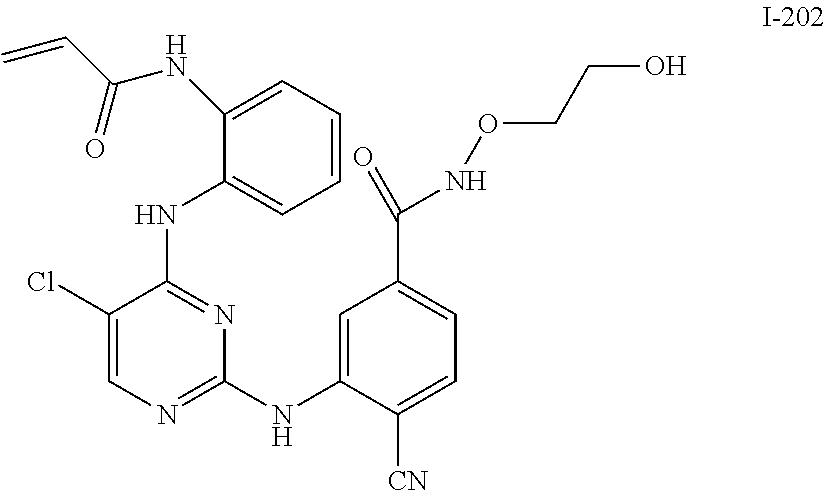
C1=CC=C(NC(C=C)=O)C(NC2=NC(NC3=CC(C(=O)NOCCO)=CC=C3[CN])=NC=C2Cl)=C1
